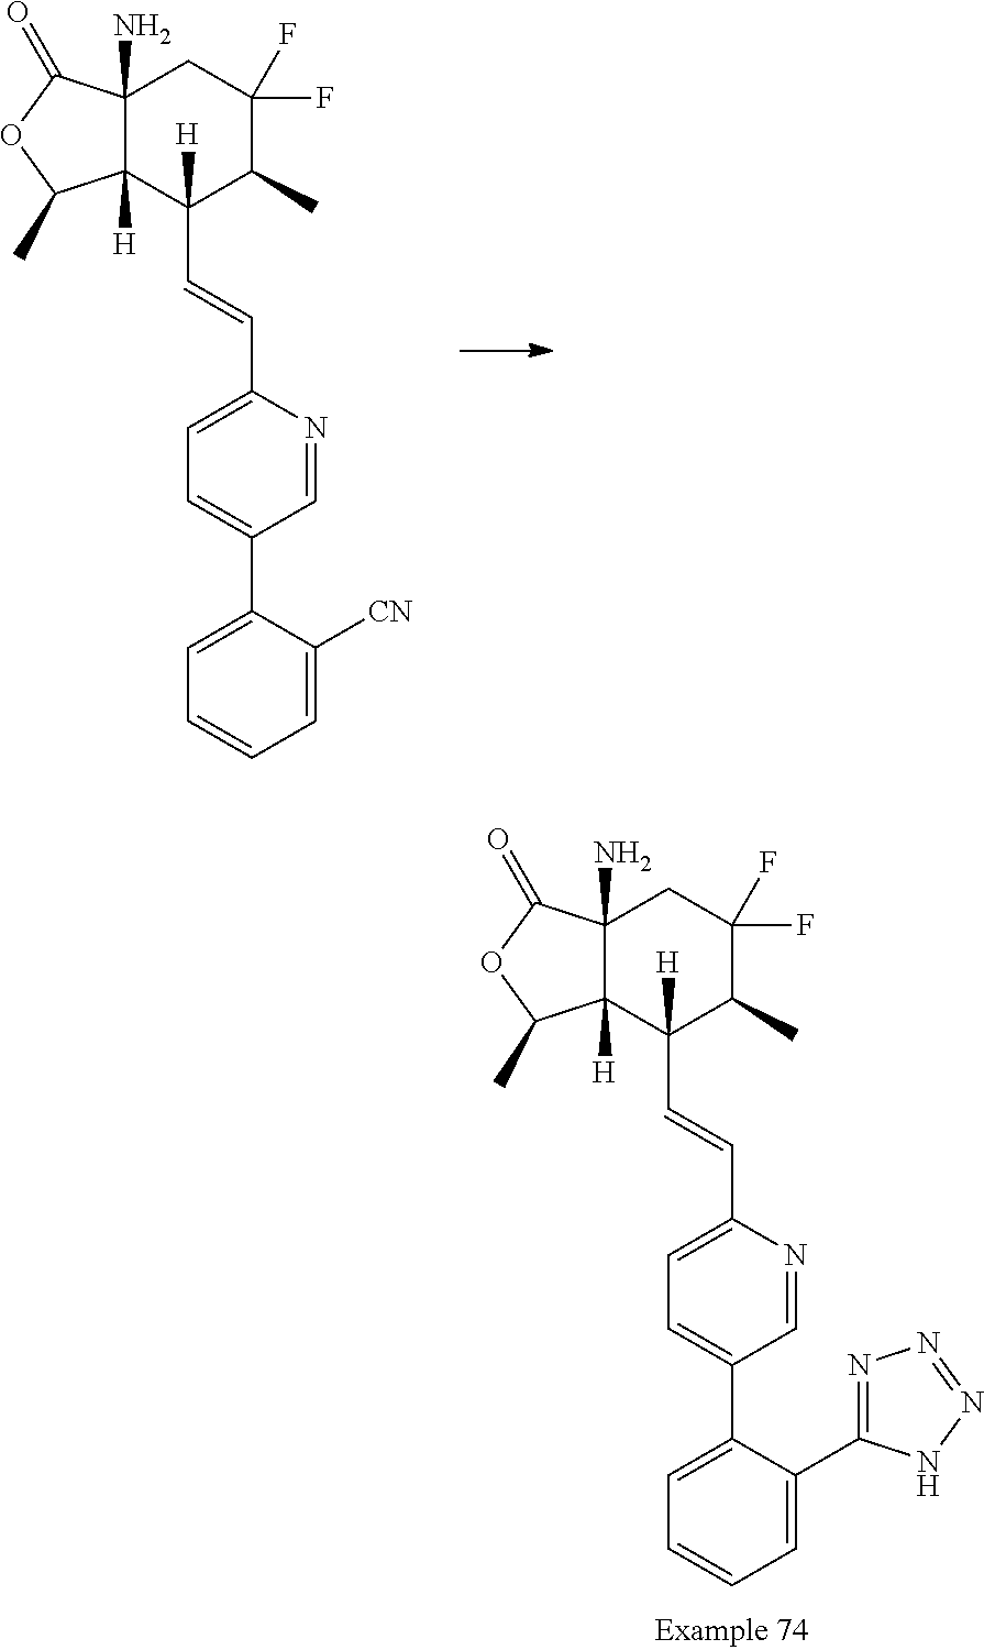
C12(N)C([H])(C([H])(C=CC3=CC=C(C4=CC=CC=C4[CN])C=N3)C(C)C(F)(F)C1)C(C)OC2=O.C12(N)C([H])(C([H])(C=CC3=CC=C(C4=CC=CC=C4C4=NN=NN4)C=N3)C(C)C(F)(F)C1)C(C)OC2=O
